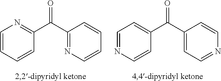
C1=CC=CC(C(C2=NC=CC=C2)=O)=N1.C1=NC=CC(C(C2=CC=NC=C2)=O)=C1
